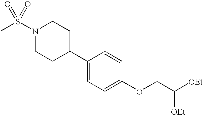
C1(C2CCN(S(C)(=O)=O)CC2)=CC=C(OCC([OEt])[OEt])C=C1
